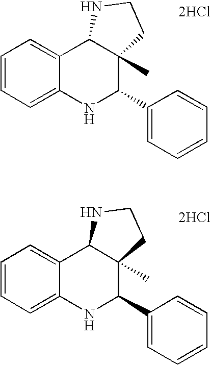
C1=CC=C2C(=C1)C1C(C)(C(C3=CC=CC=C3)N2)CCN1.[2HCl].C1=CC=C2C(=C1)C1C(C)(C(C3=CC=CC=C3)N2)CCN1.[2HCl]
